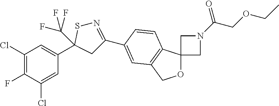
C1(Cl)=C(F)C(Cl)=CC(C2(C(F)(F)F)CC(C3=CC4=C(C5(OC4)CN(C(COCC)=O)C5)C=C3)=NS2)=C1
